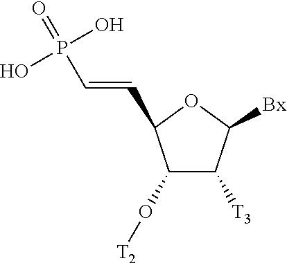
C1(O[T2])C([T3])C([Bx])OC1C=CP(O)(O)=O
